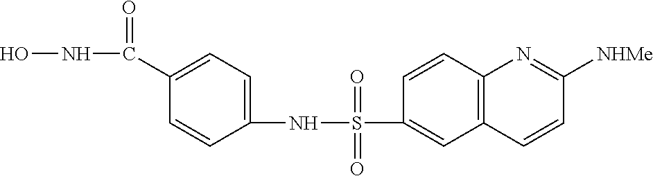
C1(S(NC2=CC=C(C(NO)=O)C=C2)(=O)=O)=CC2=C(C=C1)N=C([NHMe])C=C2
